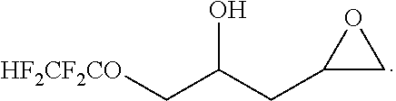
OC(CC1CO1)C[HF2CF2CO]
